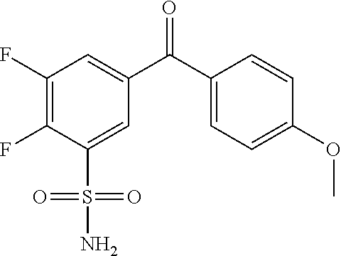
C1(F)=C(F)C(S(=O)(=O)N)=CC(C(C2=CC=C(OC)C=C2)=O)=C1
